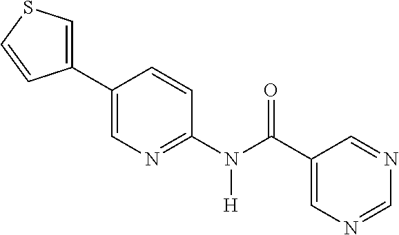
C1(C2=CN=C(N(C(C3=CN=CN=C3)=O)[H])C=C2)=CSC=C1
